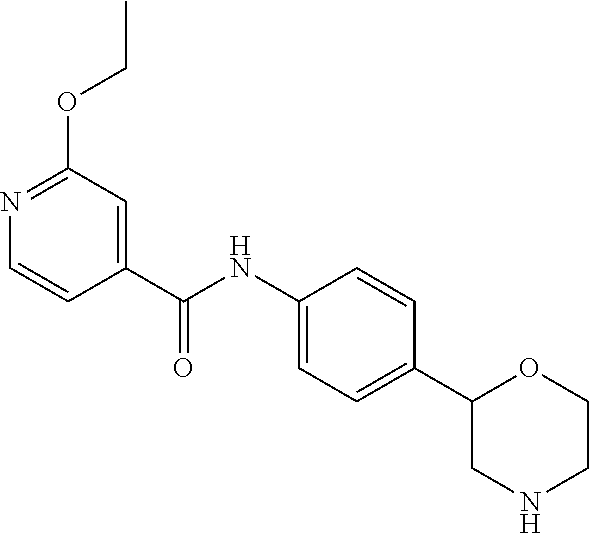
C1(NC(C2=CC(OCC)=NC=C2)=O)=CC=C(C2CNCCO2)C=C1
